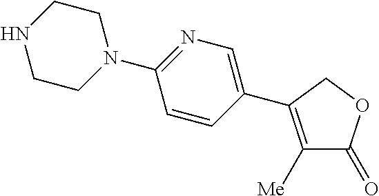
C1([Me])=C(C2=CN=C(N3CCNCC3)C=C2)COC1=O
